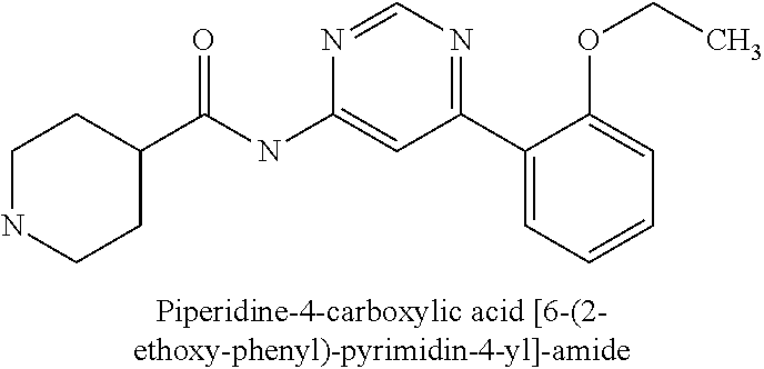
C1NCCC(C(NC2=CC(C3=CC=CC=C3OCC)=NC=N2)=O)C1
